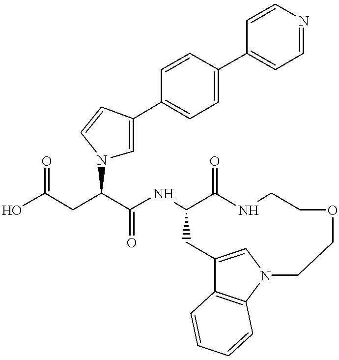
OC(CC(C(NC1CC2=CN(C3=C2C=CC=C3)CCOCCNC1=O)=O)N1C=C(C2=CC=C(C3=CC=NC=C3)C=C2)C=C1)=O
